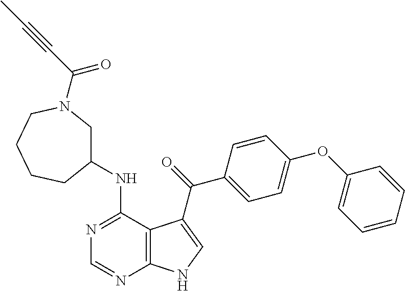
N1=C(NC2CN(C(C#CC)=O)CCCC2)C2=C(N=C1)NC=C2C(=O)C1=CC=C(OC2=CC=CC=C2)C=C1
